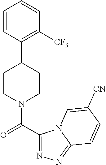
C1CN(C(=O)C2=NN=C3N2C=C([CN])C=C3)CCC1C1=C([CF3])C=CC=C1
